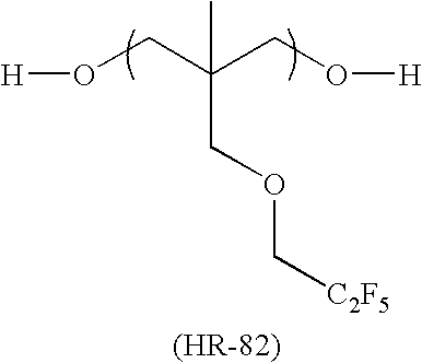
O(CC(CO[H])(COC[C2F5])C)[H]
